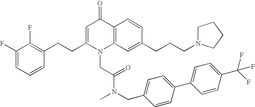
C1(F)=CC=CC(CCC2=CC(=O)C3=C(N2CC(N(CC2=CC=C(C4=CC=C(C(F)(F)F)C=C4)C=C2)C)=O)C=C(CCCN2CCCC2)C=C3)=C1F
